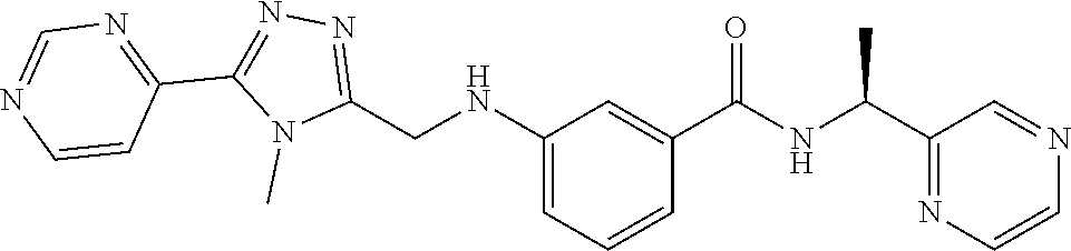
C(C1=NC=CN=C1)(NC(C1=CC(NCC2=NN=C(C3=NC=NC=C3)N2C)=CC=C1)=O)C
